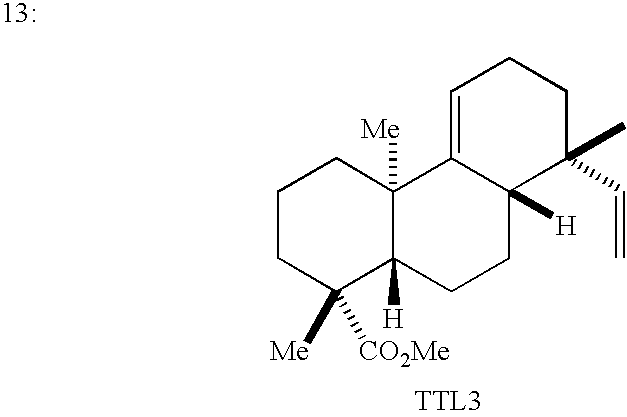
C1CC([CO2Me])([Me])C2([H])C([Me])(C1)C1=CCCC(C)(C=C)C1([H])CC2
